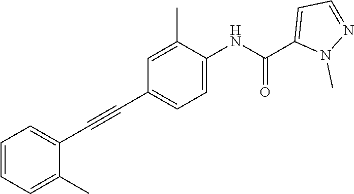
C1=CC=C(C)C(C#CC2=CC=C(NC(C3=CC=NN3C)=O)C(C)=C2)=C1
